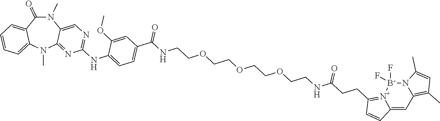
N1(C)C(=O)C2=CC=CC=C2N(C)C2=NC(NC3=CC=C(C(NCCOCCOCCOCCNC(CCC4=[N+]5C(=CC6=C(C)C=C(C)N6[B-]5(F)F)C=C4)=O)=O)C=C3OC)=NC=C12
